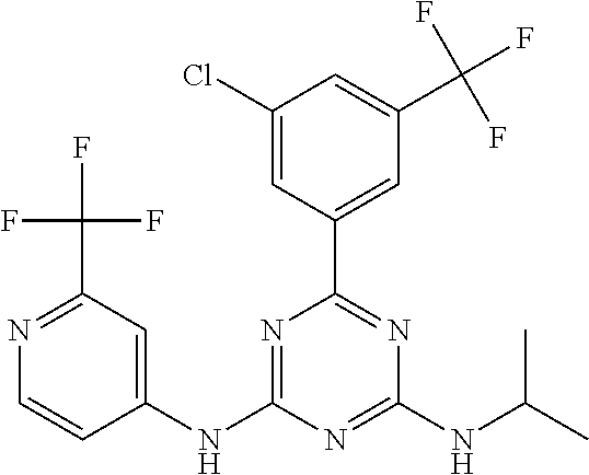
N1=C(C(F)(F)F)C=C(NC2=NC(C3=CC(C(F)(F)F)=CC(Cl)=C3)=NC(NC(C)C)=N2)C=C1
